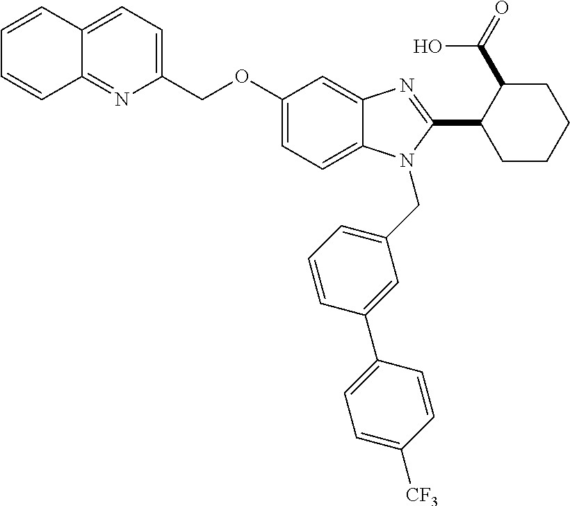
C1(COC2=CC=C3N(CC4=CC=CC(C5=CC=C([CF3])C=C5)=C4)C(C4CCCCC4C(=O)O)=NC3=C2)=CC=C2C(=N1)C=CC=C2
